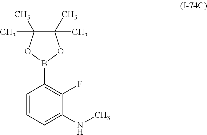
C1=CC=C(NC)C(F)=C1B1OC(C)(C)C(C)(C)O1
